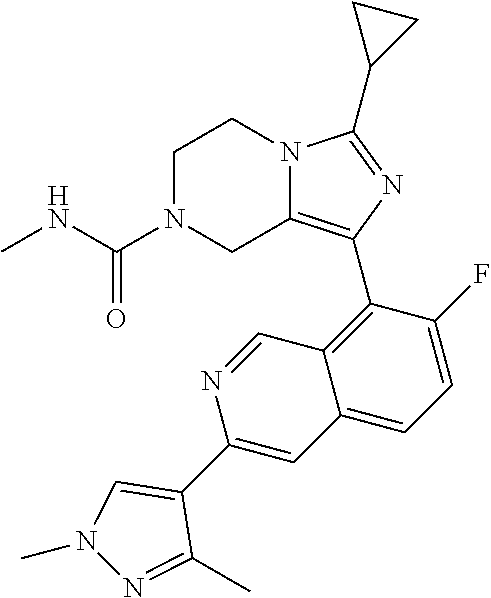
C1N(C(NC)=O)CC2=C(C3=C4C(=CC=C3F)C=C(C3=CN(C)N=C3C)N=C4)N=C(C3CC3)N2C1
